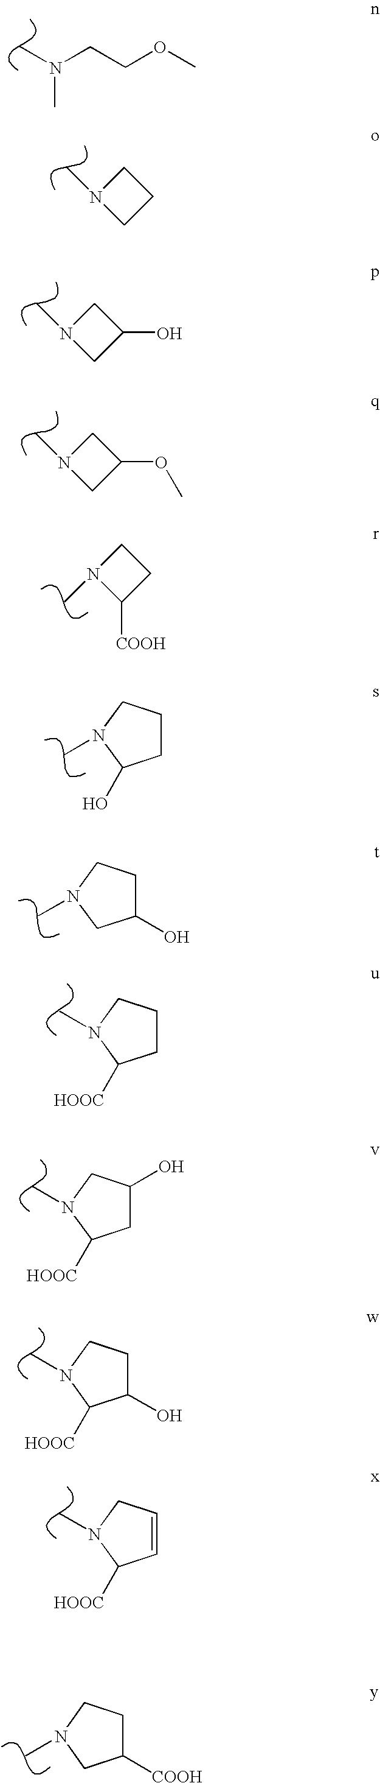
CN(CCOC)C.C1C(O)CN(C)C1[HOOC].C1CCN(C)C1[HOOC].C1(O)CCN(C)C1.C1CCN(C)C1O.N1(C)C([COOH])CC1.N1(C)CC(OC)C1.N1(C)CC(O)C1.N1(C)CCC1.C1(O)CCN(C)C1[HOOC].C1=CCN(C)C1[HOOC].C1([COOH])CCN(C)C1
